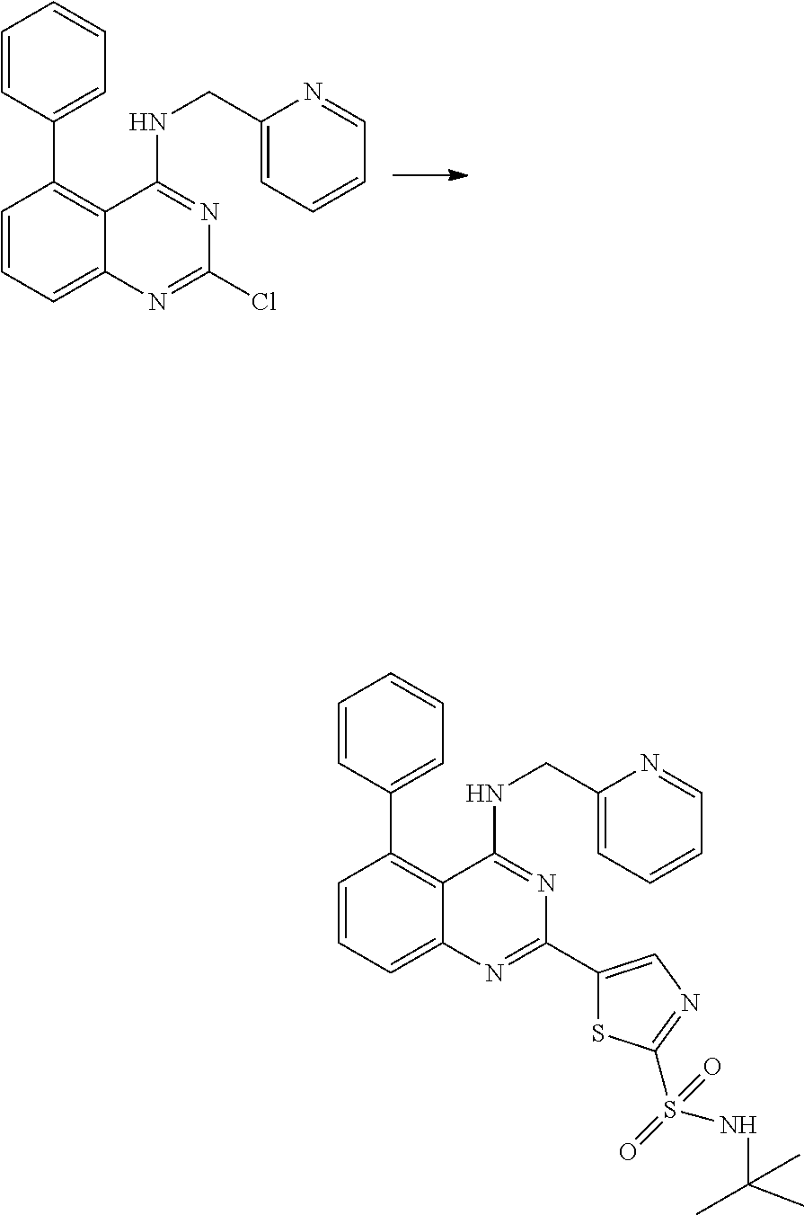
C1(C2=C3C(=CC=C2)N=C(Cl)N=C3NCC2=CC=CC=N2)=CC=CC=C1.C1(C2=C3C(=CC=C2)N=C(C2=CN=C(S(=O)(NC(C)(C)C)=O)S2)N=C3NCC2=CC=CC=N2)=CC=CC=C1
